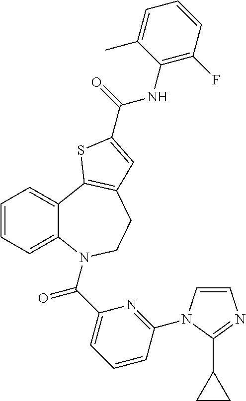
C1=CC=C2C(=C1)C1=C(CCN2C(C2=CC=CC(N3C=CN=C3C3CC3)=N2)=O)C=C(C(=O)NC2=C(F)C=CC=C2C)S1
